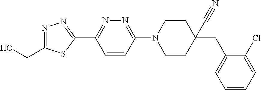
OCC1=NN=C(C2=NN=C(N3CCC(C#N)(CC4=CC=CC=C4Cl)CC3)C=C2)S1
